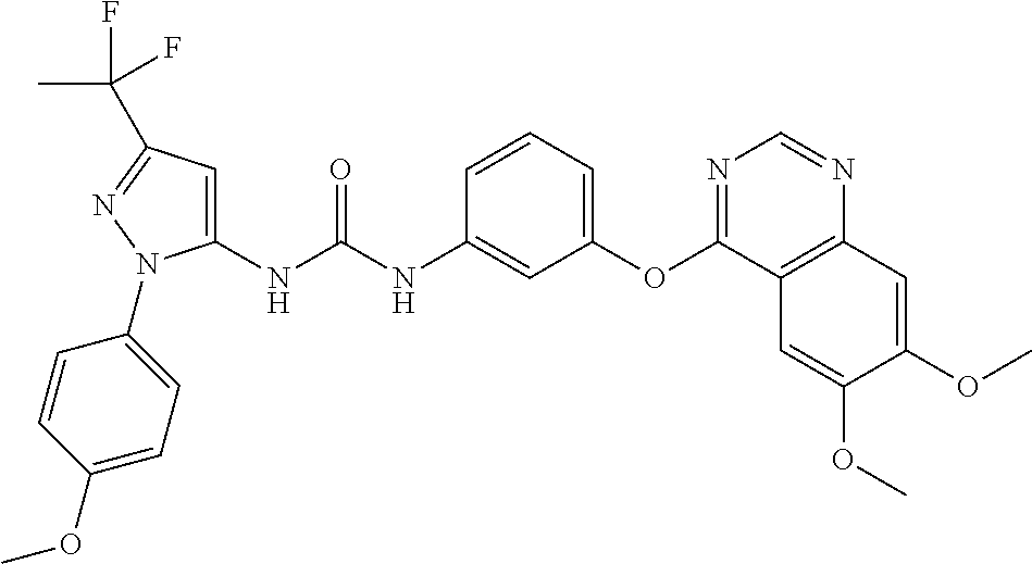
C1(NC(NC2=CC(OC3=NC=NC4=C3C=C(OC)C(OC)=C4)=CC=C2)=O)=CC(C(C)(F)F)=NN1C1=CC=C(OC)C=C1
